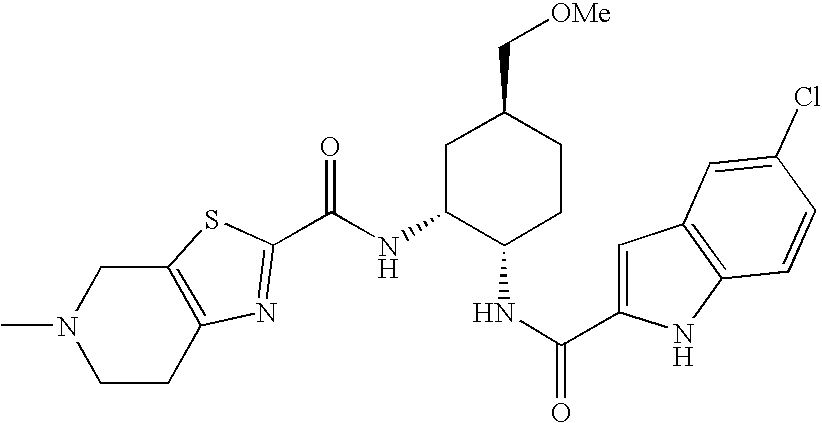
CN1CCC2=C(C1)SC(C(NC1C(NC(C3=CC4=C(N3)C=CC(Cl)=C4)=O)CCC(C[OMe])C1)=O)=N2
